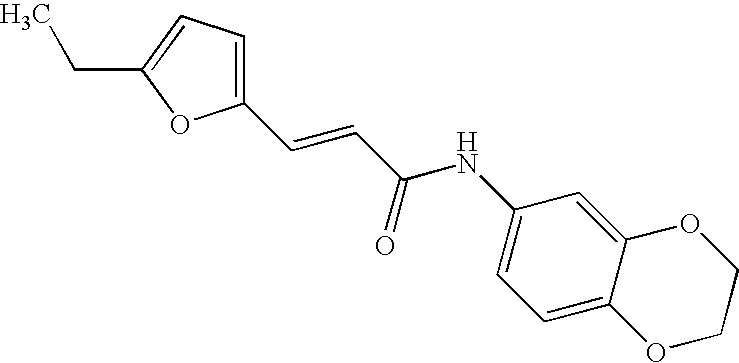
C(=CC(=O)NC1=CC=C2C(=C1)OCCO2)C1=CC=C(CC)O1
